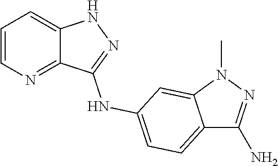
C1=CN=C2C(=C1)NN=C2NC1=CC=C2C(N)=NN(C)C2=C1
